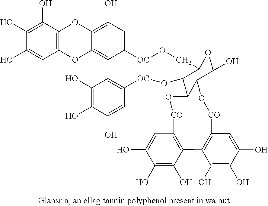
C1(O)=C(O)C(O)=CC2=C1OC1=C(O)C=C3C(=C1O2)C1=C(C=C(O)C(O)=C1O)[OC]OC1C2C(C(O)OC1CO[OC]3)O[CO]C1=C(C(O)=C(O)C(O)=C1)C1=C([CO]O2)C=C(O)C(O)=C1O
